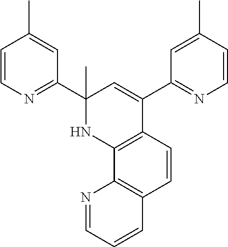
C1=CN=C(C2(C)NC3=C(C(C4=NC=CC(C)=C4)=C2)C=CC2=C3N=CC=C2)C=C1C
